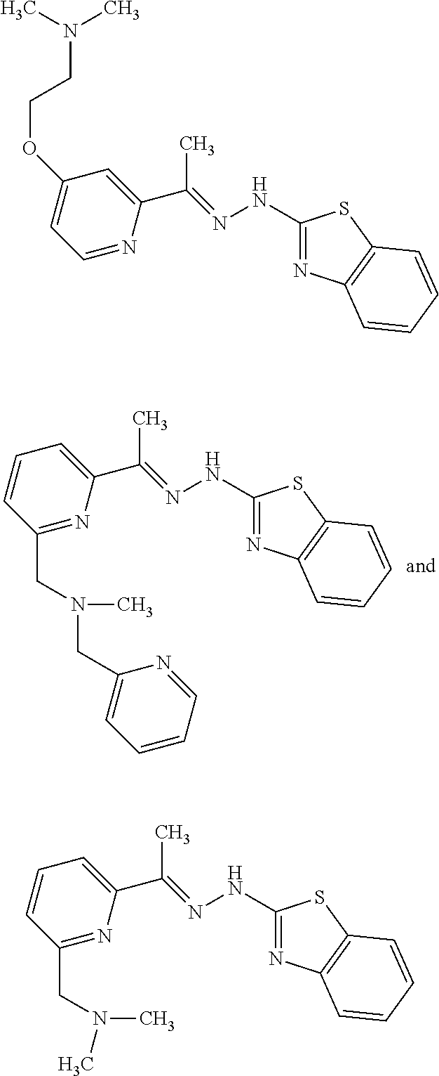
C1=CC(CN(C)CC2=CC=CC=N2)=NC(C(C)=NNC2=NC3=C(S2)C=CC=C3)=C1.C1(OCCN(C)C)=CC=NC(C(C)=NNC2=NC3=C(S2)C=CC=C3)=C1.C1=CC(CN(C)C)=NC(C(C)=NNC2=NC3=C(S2)C=CC=C3)=C1
